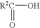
[R2C](O)=O
